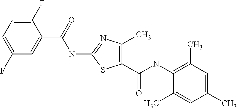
C1(F)=CC=C(F)C=C1C(=O)NC1=NC(C)=C(C(NC2=C(C)C=C(C)C=C2C)=O)S1
